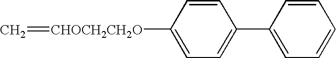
C=[CHOCH2CH2O]C1=CC=C(C2=CC=CC=C2)C=C1
